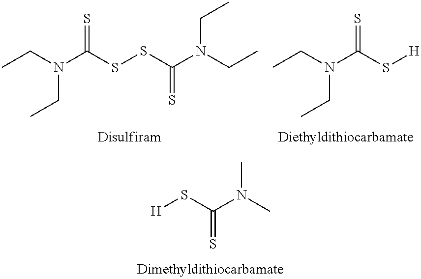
[H]SC(N(C)C)=S.CCN(C(SSC(=S)N(CC)CC)=S)CC.CCN(C(S[H])=S)CC
